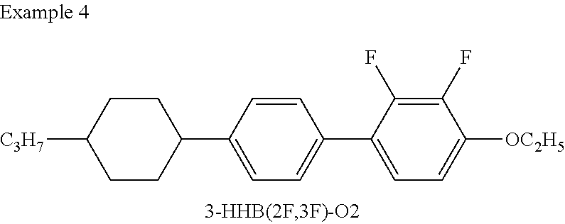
C1=CC(C2CCC([C3H7])CC2)=CC=C1C1=CC=C([OC2H5])C(F)=C1F
